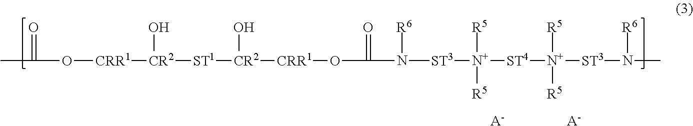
CC(=O)O[CRR1][CR2](O)[ST1][CR2](O)[CRR1]OC(=O)N([R6])[ST3][N+]([R5])([R5])[ST4][N+]([R5])([R5])[ST3]N([R6])C.[A-].[A-]
